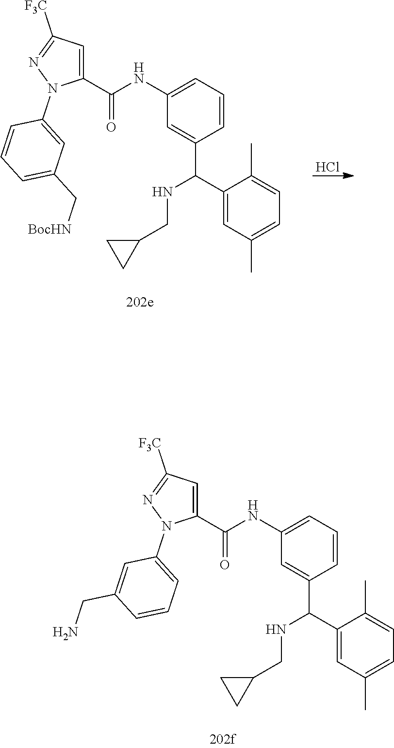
Cl.C1(C(C2=CC(NC(C3=CC([F3C])=NN3C3=CC(C[BocHN])=CC=C3)=O)=CC=C2)NCC2CC2)=CC(C)=CC=C1C.C1(C(C2=CC(NC(C3=CC([F3C])=NN3C3=CC=CC(CN)=C3)=O)=CC=C2)NCC2CC2)=CC(C)=CC=C1C
